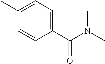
C1=CC(C(N(C)C)=O)=CC=C1C
